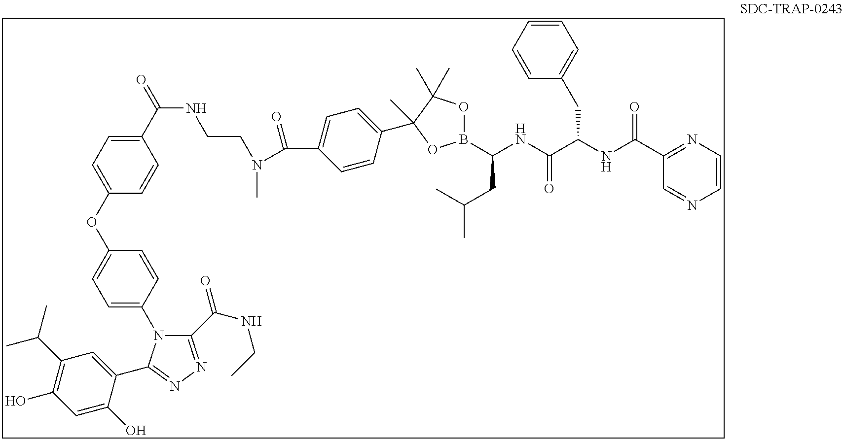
C(CC(C)C)(NC(C(NC(C1=NC=CN=C1)=O)CC1=CC=CC=C1)=O)B1OC(C)(C)C(C)(C2=CC=C(C(=O)N(C)CCNC(C3=CC=C(OC4=CC=C(N5C(C(NCC)=O)=NN=C5C5=CC(C(C)C)=C(O)C=C5O)C=C4)C=C3)=O)C=C2)O1
